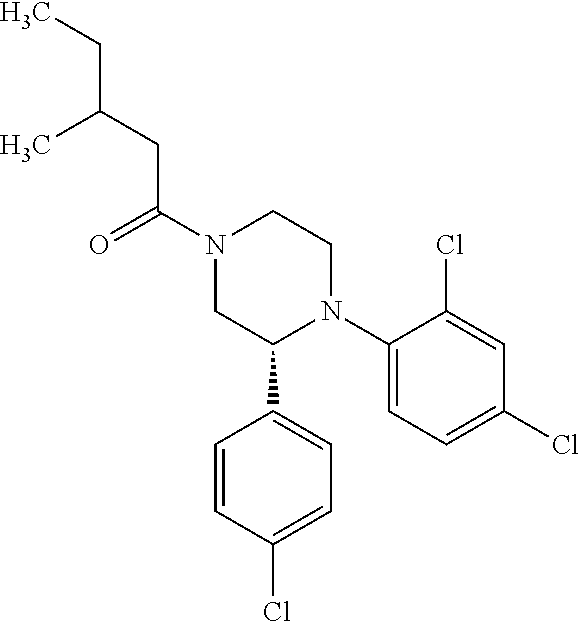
C1(N2CCN(C(CC(CC)C)=O)CC2C2=CC=C(Cl)C=C2)=CC=C(Cl)C=C1Cl
